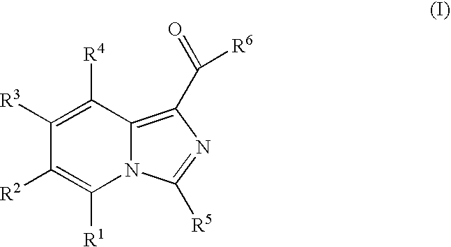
C1([R3])=C([R4])C2=C(C(=O)[R6])N=C([R5])N2C([R1])=C1[R2]
